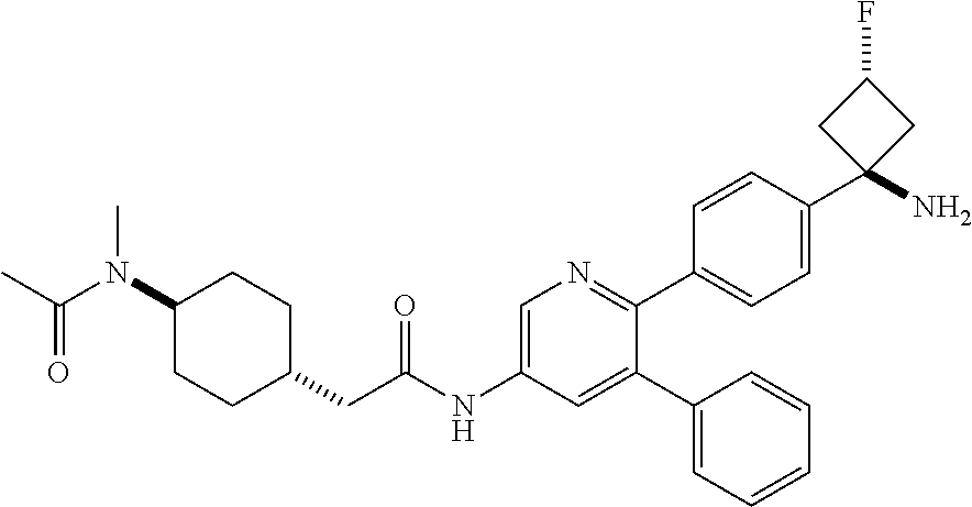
C1(N(C(=O)C)C)CCC(CC(NC2=CN=C(C3=CC=C(C4(N)CC(F)C4)C=C3)C(C3=CC=CC=C3)=C2)=O)CC1
